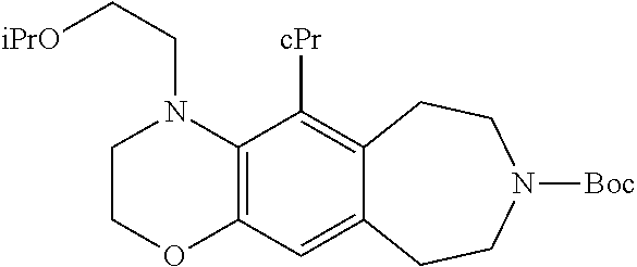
C12=C(C([cPr])=C3C(=C1)CCN([Boc])CC3)N(CC[iPrO])CCO2
